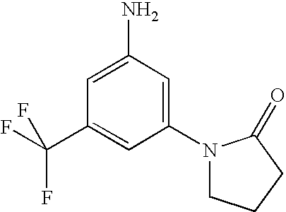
C1=C(C(F)(F)F)C=C(N)C=C1N1CCCC1=O
